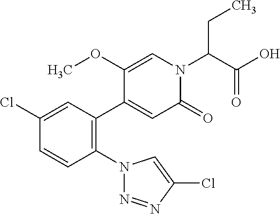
C1(Cl)=CC(C2=CC(=O)N(C(C(O)=O)CC)C=C2OC)=C(N2N=NC(Cl)=C2)C=C1
